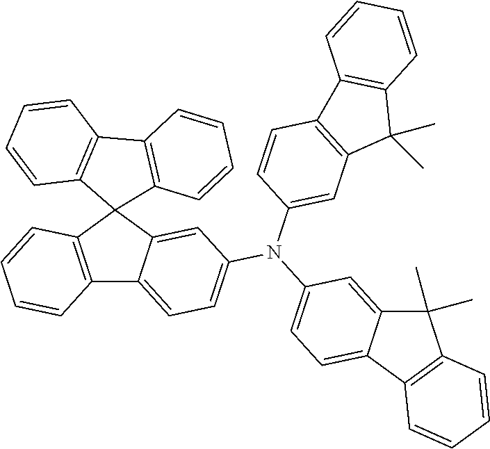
C12=C(C3(C4=C1C=CC=C4)C1=C(C4=CC=C(N(C5=CC=C6C(=C5)C(C)(C)C5=C6C=CC=C5)C5=CC6=C(C=C5)C5=C(C6(C)C)C=CC=C5)C=C34)C=CC=C1)C=CC=C2
